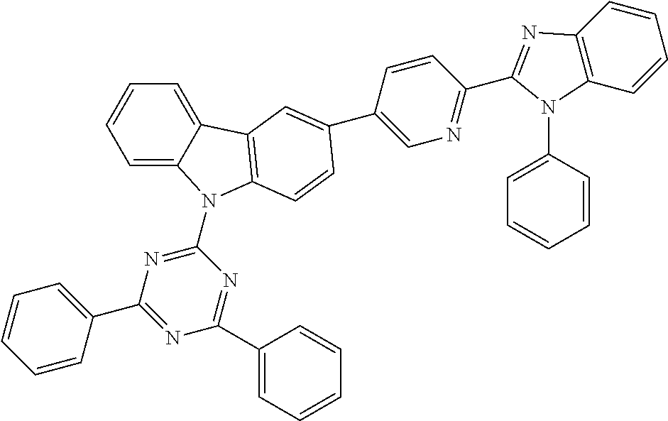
C1=C2C(=CC=C1)C1=C(N2C2=NC(C3=CC=CC=C3)=NC(C3=CC=CC=C3)=N2)C=CC(C2=CN=C(C3=NC4=C(N3C3=CC=CC=C3)C=CC=C4)C=C2)=C1
